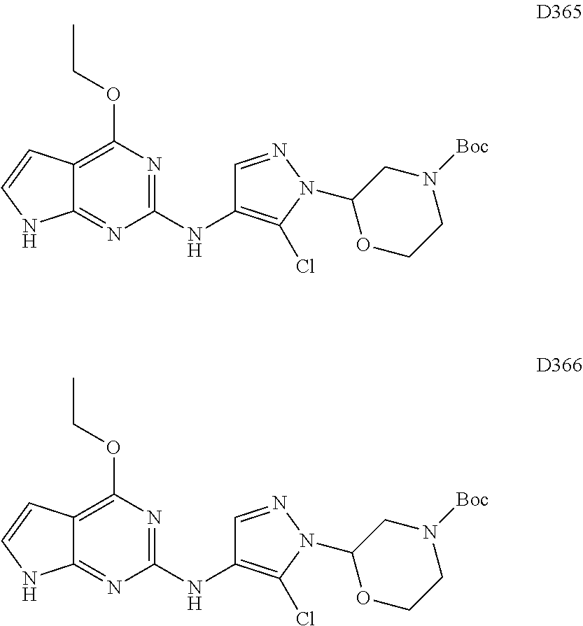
C12=C(OCC)N=C(NC3=C(Cl)N(C4OCCN([Boc])C4)N=C3)N=C1NC=C2.C12=C(OCC)N=C(NC3=C(Cl)N(C4OCCN([Boc])C4)N=C3)N=C1NC=C2
